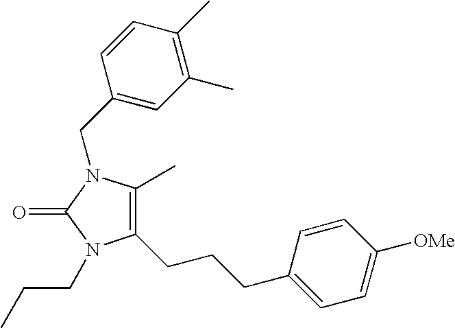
C1(CCCC2=CC=C([OMe])C=C2)=C(C)N(CC2=CC(C)=C(C)C=C2)C(=O)N1CCC
